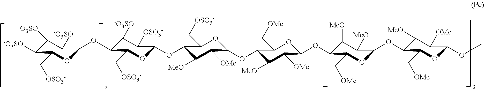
C1([-O3SO])C([-O3SO])C(C[OSO3-])OC(OC2C([-O3SO])C([OSO3-])C(OC3C([MeO])C([OMe])C(OC4C([MeO])C([OMe])C(OC5C([MeO])C([MeO])C(OC6C([MeO])C([OMe])C(OC)OC6C[OMe])OC5C[OMe])OC4C[OMe])OC3C[OSO3-])OC2C[OSO3-])C1[-O3SO]
